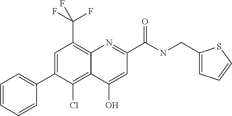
C1(O)=CC(C(NCC2=CC=CS2)=O)=NC2=C(C(F)(F)F)C=C(C3=CC=CC=C3)C(Cl)=C12
